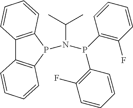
C12=C(P(N(P(C3=C(F)C=CC=C3)C3=C(F)C=CC=C3)C(C)C)C3=C1C=CC=C3)C=CC=C2
